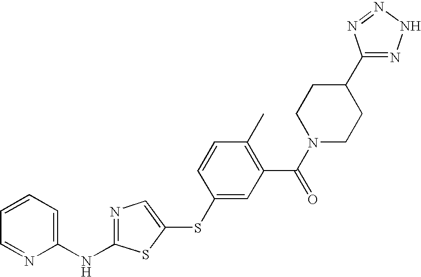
C1=CC=C(NC2=NC=C(SC3=CC(C(=O)N4CCC(C5=NNN=N5)CC4)=C(C)C=C3)S2)N=C1
